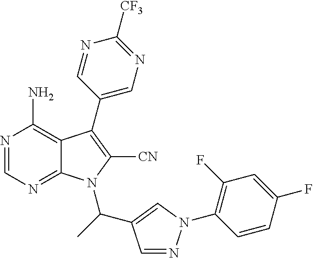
N1=CN=C2C(=C1N)C(C1=CN=C([CF3])N=C1)=C([CN])N2C(C1=CN(C2=C(F)C=C(F)C=C2)N=C1)C
